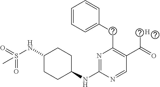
C1=CC=C(CC2=C(C(=O)C)C=NC(NC3CCC(NS(=O)(=O)C)CC3)=N2)C=C1.[H]
